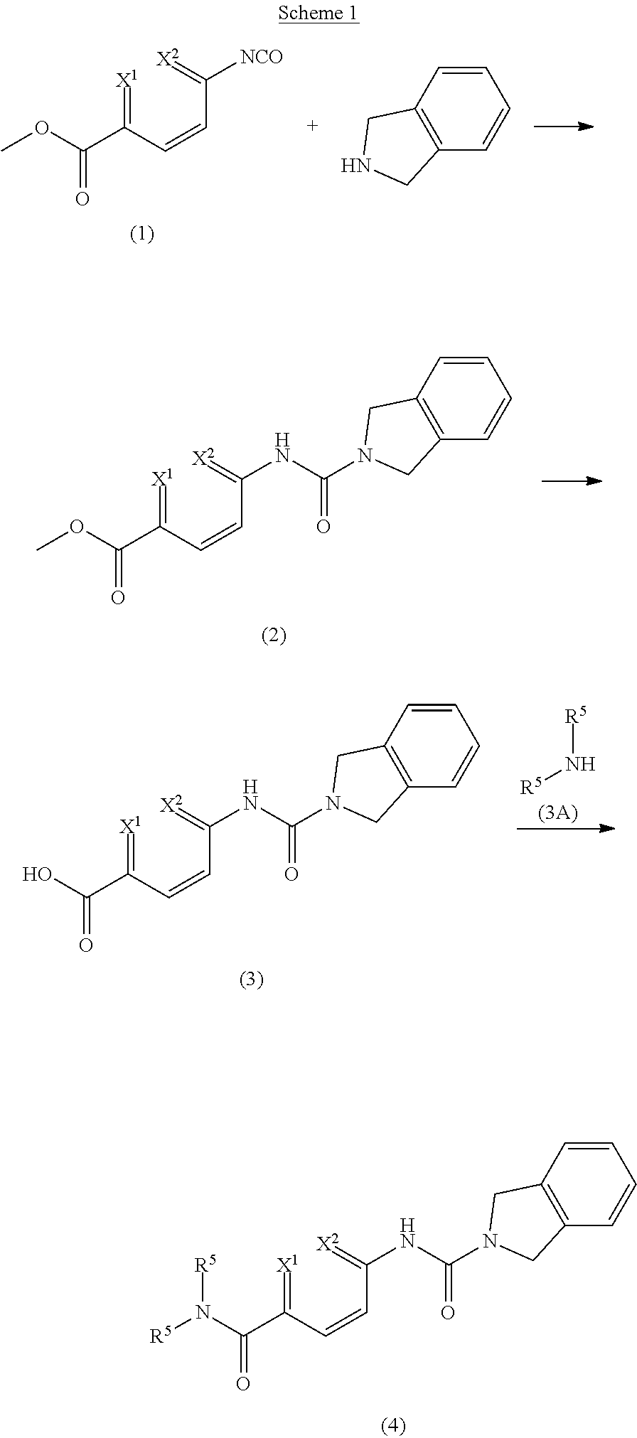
[X1]=C(C=CC(=[X2])[NCO])C(OC)=O.C12=C(C=CC=C1)CNC2.[X1]=C(C=CC(=[X2])NC(=O)N1CC2=C(C=CC=C2)C1)C(OC)=O.[R5]N[R5].[X1]=C(C=CC(=[X2])NC(=O)N1CC2=C(C=CC=C2)C1)C(O)=O.[X1]=C(C=CC(=[X2])NC(=O)N1CC2=C(C=CC=C2)C1)C(N([R5])[R5])=O
